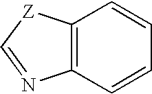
C12=C(C=CC=C1)N=C[Z]2
